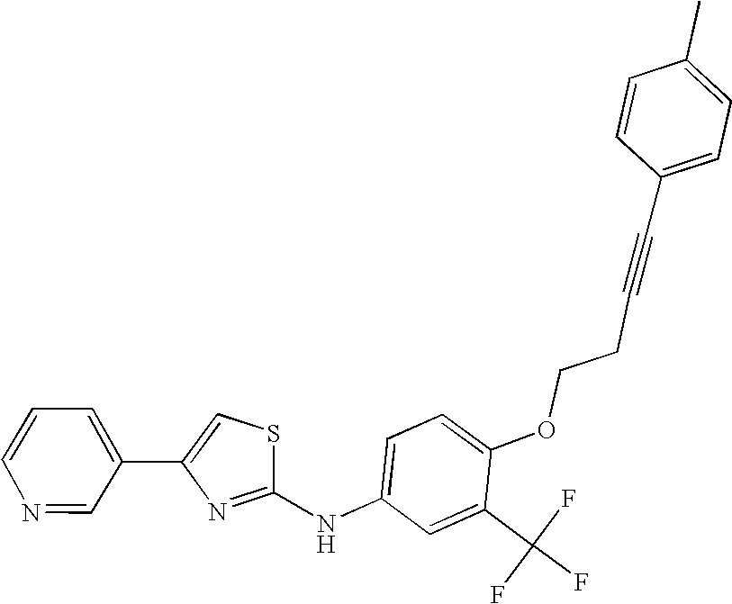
C1=C(NC2=NC(C3=CC=CN=C3)=CS2)C=C(C(F)(F)F)C(OCCC#CC2=CC=C(C)C=C2)=C1
